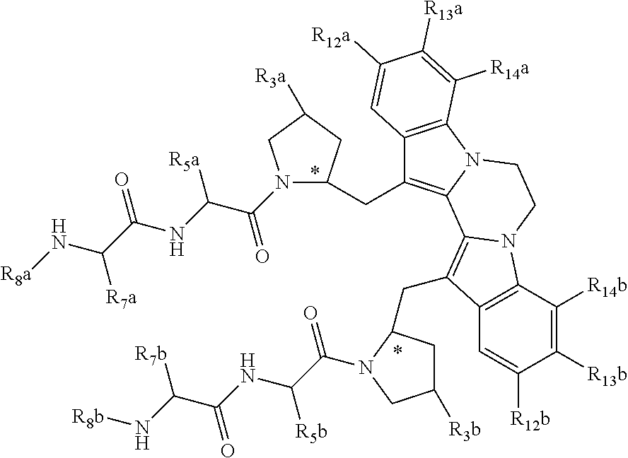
N1(C(C(NC(C(N[R8a])[R7a])=O)[R5a])=O)C(CC2=C3N(C4=C2C=C([R12a])C([R13a])=C4[R14a])CCN2C3=C(CC3CC([R3b])CN3C(C(NC(C(N[R8b])[R7b])=O)[R5b])=O)C3=C2C([R14b])=C([R13b])C([R12b])=C3)CC([R3a])C1
